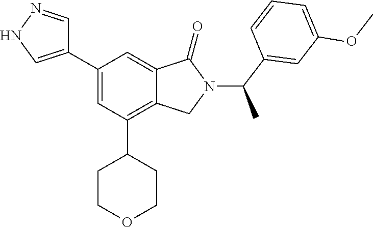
C1=NNC=C1C1=CC(C2CCOCC2)=C2C(=C1)C(=O)N(C(C1=CC(OC)=CC=C1)C)C2
